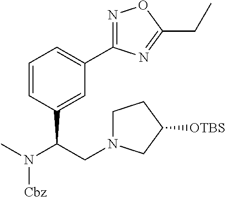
C1=CC(C(CN2CCC([OTBS])C2)N(C)[Cbz])=CC(C2=NOC(CC)=N2)=C1
